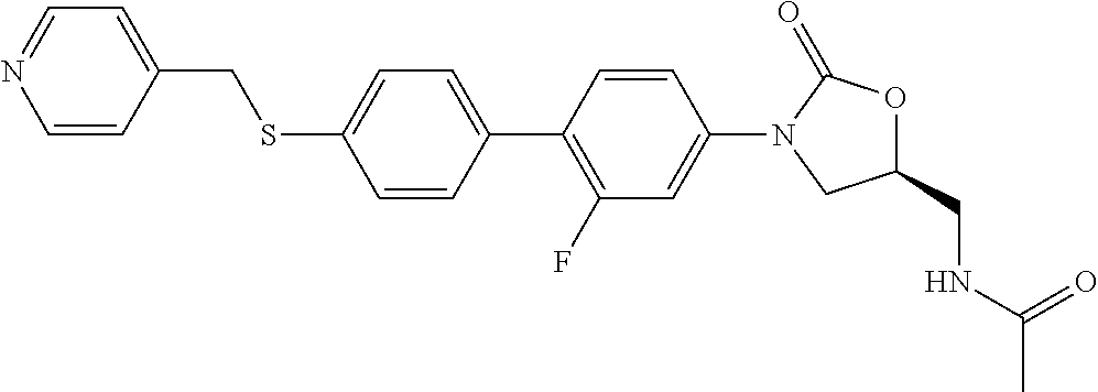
C(SC1=CC=C(C2=C(F)C=C(N3CC(CNC(C)=O)OC3=O)C=C2)C=C1)C1=CC=NC=C1
